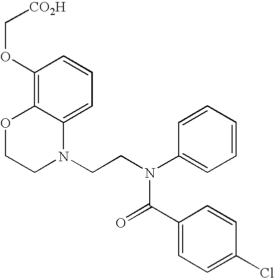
C1=C2C(=C(OC[CO2H])C=C1)OCCN2CCN(C1=CC=CC=C1)C(=O)C1=CC=C(Cl)C=C1
